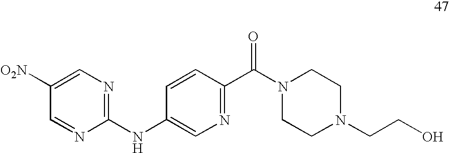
C1(NC2=CN=C(C(N3CCN(CCO)CC3)=O)C=C2)=NC=C([O2N])C=N1
